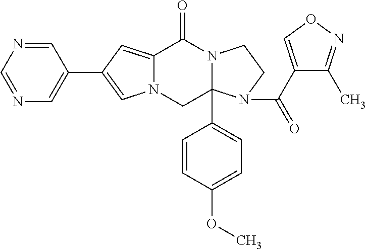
N12C(=CC(C3=CN=CN=C3)=C1)C(=O)N1C(C3=CC=C(OC)C=C3)(C2)N(C(C2=CON=C2C)=O)CC1
